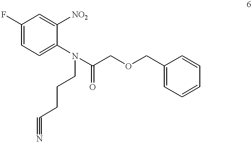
C1(F)=CC=C(N(CCCC#N)C(COCC2=CC=CC=C2)=O)C([NO2])=C1
